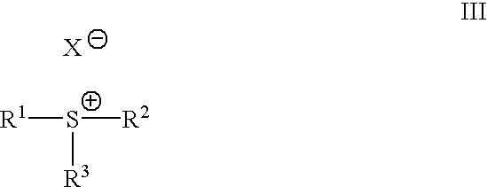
[R1][S+]([R2])[R3].[X]
